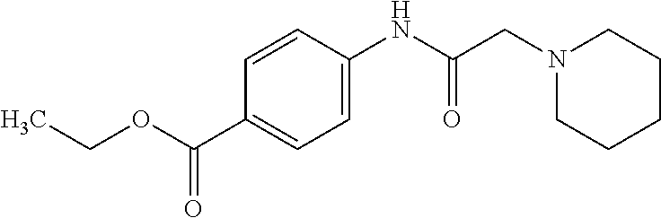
N1(CC(=O)NC2=CC=C(C(=O)OCC)C=C2)CCCCC1
